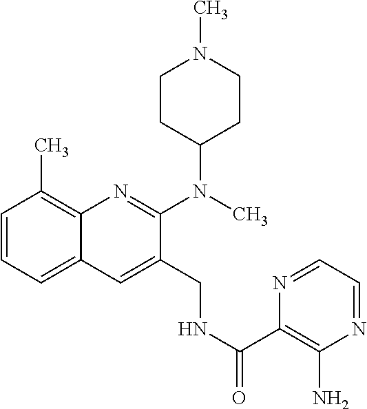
C1=CC=C2C(=C1C)N=C(N(C1CCN(C)CC1)C)C(CNC(=O)C1=C(N)N=CC=N1)=C2
